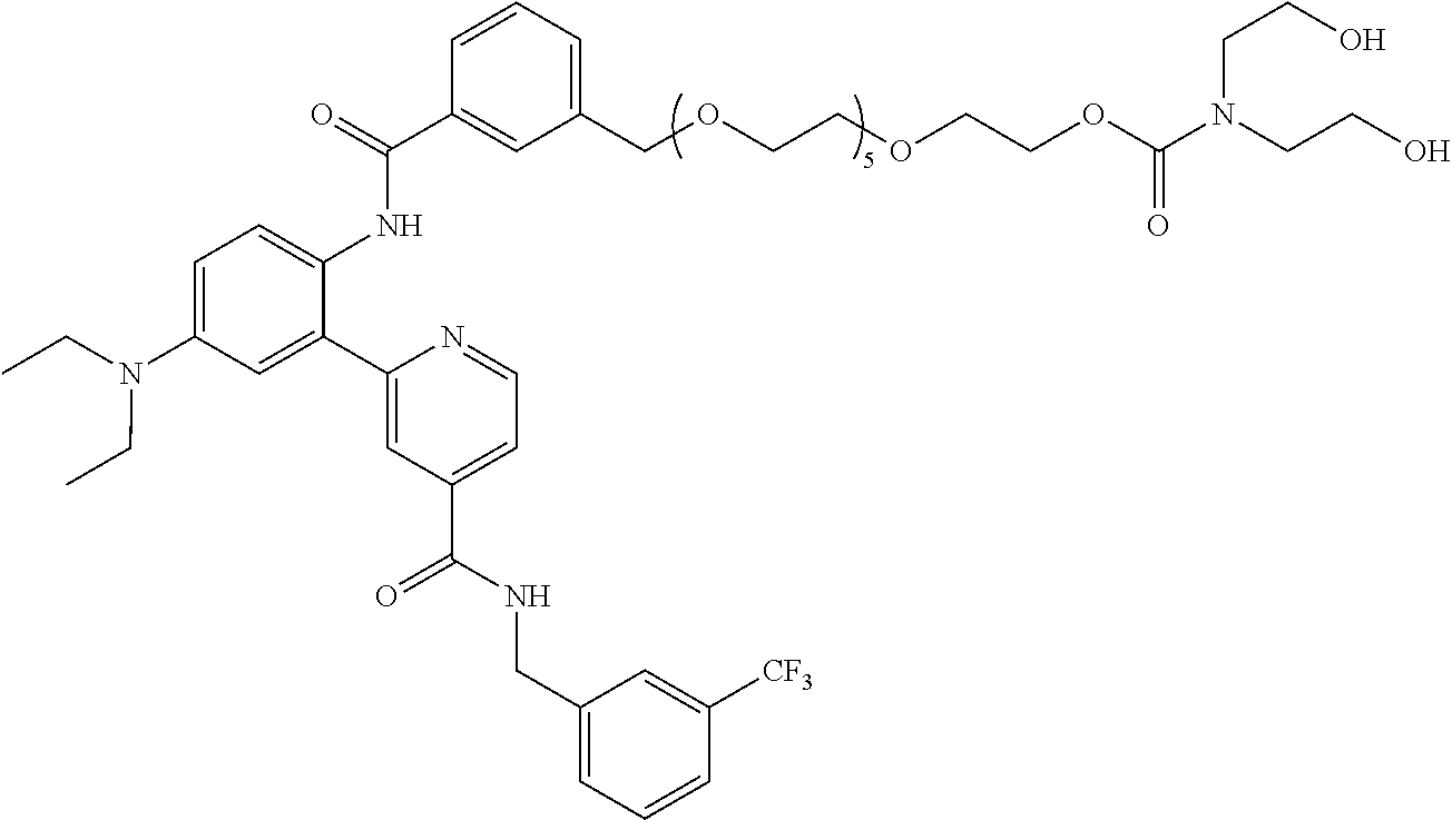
C1=CC=C(COCCOCCOC(N(CCO)CCO)=O)C=C1C(=O)NC1=CC=C(N(CC)CC)C=C1C1=CC(C(NCC2=CC=CC([CF3])=C2)=O)=CC=N1
